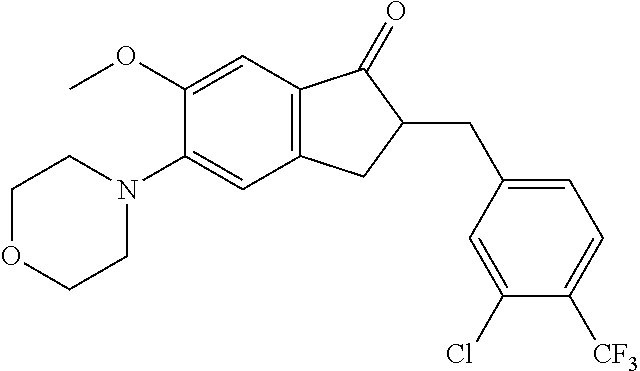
C1(OC)=CC2=C(C=C1N1CCOCC1)CC(CC1=CC=C([CF3])C(Cl)=C1)C2=O
